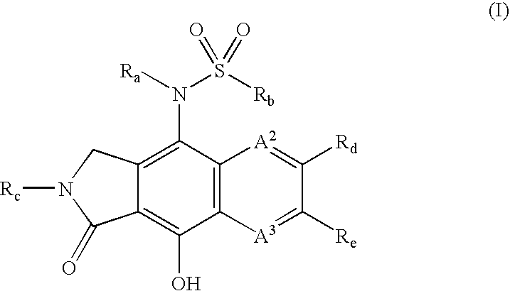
C12=C(O)C3=C(C(N(S([Rb])(=O)=O)[Ra])=C1CN([Rc])C2=O)[A2]=C([Rd])C([Re])=[A3]3
